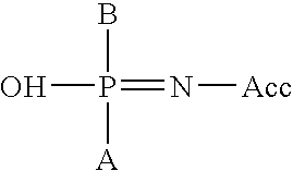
BP([A])(=N[Acc])O
